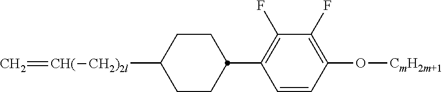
[CH2)2l](C1CCC(C2=C(F)C(F)=C(O[CmH2m+1])C=C2)CC1)[CH(]=C
